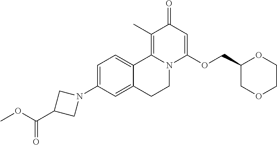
C1=C(N2CC(C(OC)=O)C2)C=C2C(=C1)C1=C(C)C(=O)C=C(OCC3COCCO3)N1CC2
